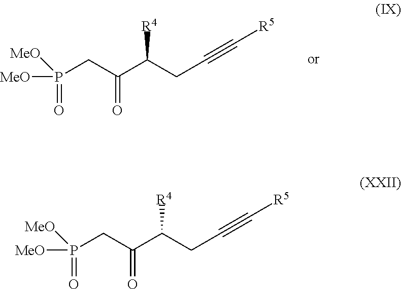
[MeO]P(CC(C(CC#C[R5])[R4])=O)(=O)[MeO].[MeO]P(CC(C(CC#C[R5])[R4])=O)(=O)[MeO]
